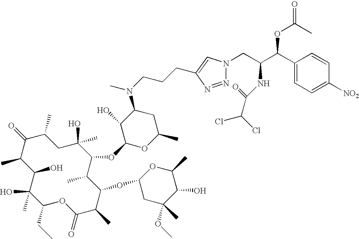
C1(O)C(C)C(=O)C(C)CC(C)(O)C(OC2OC(C)CC(N(CCCC3=CN(CC(C(C4=CC=C([NO2])C=C4)OC(=O)C)NC(C(Cl)Cl)=O)N=N3)C)C2O)C(C)C(OC2CC(OC)(C)C(O)C(C)O2)C(C)C(=O)OC(CC)C1(O)C
